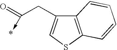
C12=C(SC=C1CC(->*)=O)C=CC=C2
